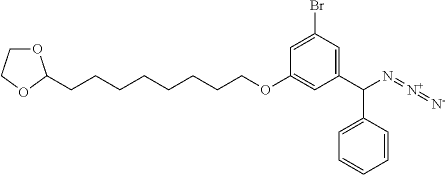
C1(C(N=[N+]=[N-])C2=CC=CC=C2)=CC(Br)=CC(OCCCCCCCCC2OCCO2)=C1
